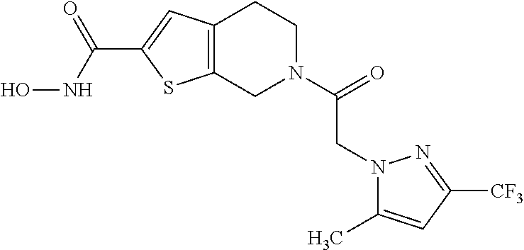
C12=C(CN(C(=O)CN3C(C)=CC([CF3])=N3)CC1)SC(C(NO)=O)=C2
